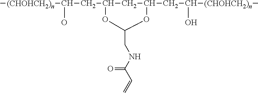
C[(CHOHCH2)n]C(CC1CC(CC([(CHOHCH2)n]C)O)OC(CNC(C=C)=O)O1)O
